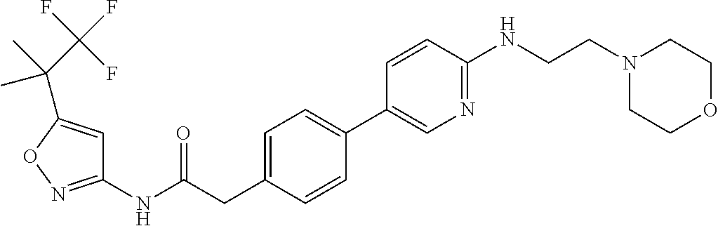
C1(C2=CN=C(NCCN3CCOCC3)C=C2)=CC=C(CC(NC2=NOC(C(C(F)(F)F)(C)C)=C2)=O)C=C1
